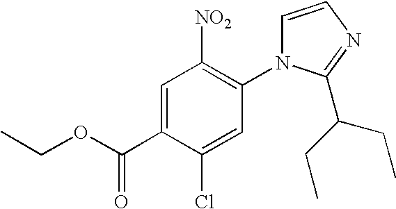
C1=C(C(=O)OCC)C(Cl)=CC(N2C=CN=C2C(CC)CC)=C1[NO2]
